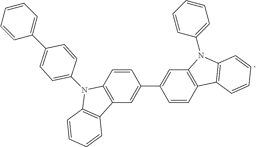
C1=C(C2=CC=CC=C2)C=CC(N2C3=C(C=C(C4=CC5=C(C=C4)C4=C(N5C5=CC=CC=C5)C=CC=C4)C=C3)C3=C2C=CC=C3)=C1
